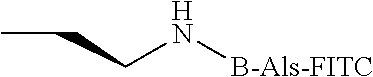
C(CN[B-Als-FITC])C
